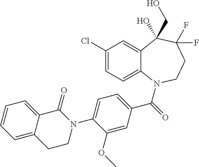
C1(Cl)=CC=C2C(=C1)C(O)(CO)C(F)(F)CCN2C(=O)C1=CC=C(N2C(=O)C3=CC=CC=C3CC2)C(OC)=C1
